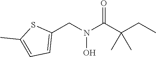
C1(CN(C(C(CC)(C)C)=O)O)=CC=C(C)S1
